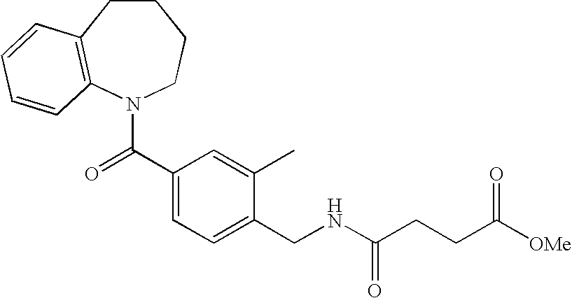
C1CC2=C(N(C(C3=CC=C(CNC(CCC([OMe])=O)=O)C(C)=C3)=O)CC1)C=CC=C2
